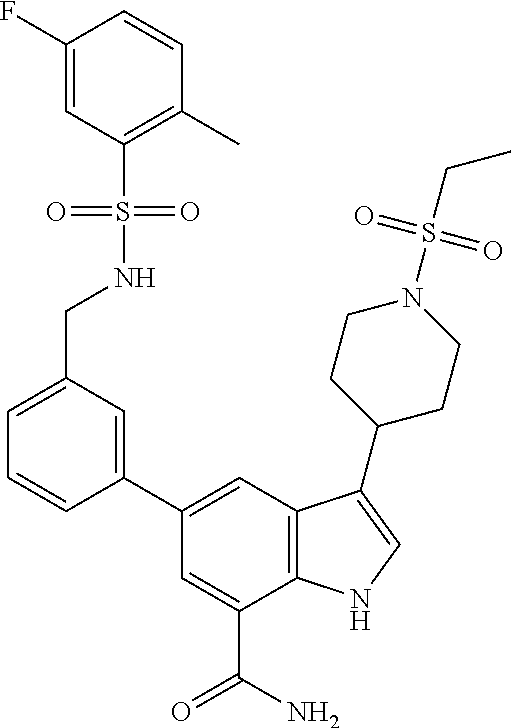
C1(C2=CC3=C(C(C(N)=O)=C2)NC=C3C2CCN(S(CC)(=O)=O)CC2)=CC(CNS(C2=C(C)C=CC(F)=C2)(=O)=O)=CC=C1
